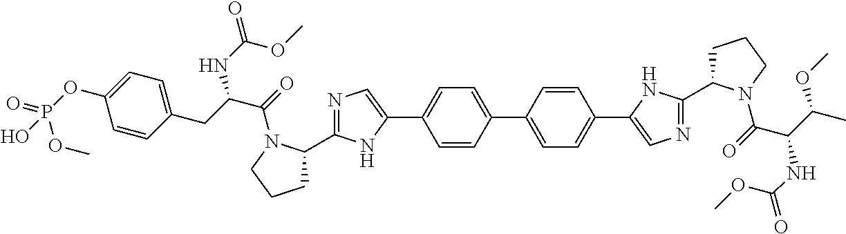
C1=CC(C2=CC=C(C3=CN=C(C4CCCN4C(C(C(OC)C)NC(=O)OC)=O)N3)C=C2)=CC=C1C1=CN=C(C2CCCN2C(C(CC2=CC=C(OP(=O)(OC)O)C=C2)NC(=O)OC)=O)N1
